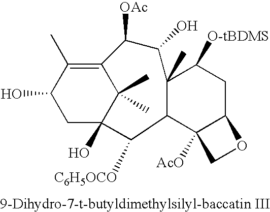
C12=C(C)C(O)CC(O)(C1(C)C)C([C6H5OCO])C1C3([AcO])C(CC([O-tBDMS])C1(C)C(O)C2[OAc])OC3
